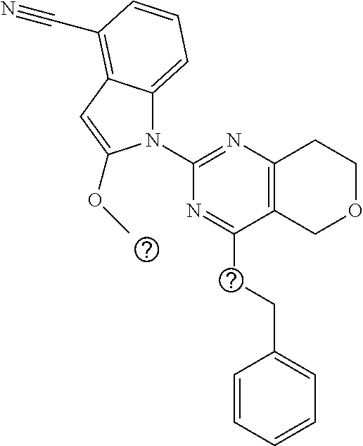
C1(N2C3=CC=CC(C#N)=C3C=C2OC)=NC2=C(C(CCC3=CC=CC=C3)=N1)COCC2
